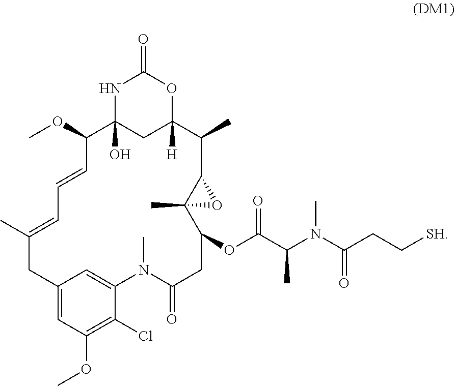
C12=CC(OC)=C(Cl)C(=C1)N(C)C(=O)CC(OC(C(N(C(CC[SH])=O)C)C)=O)C1(C)C(C(C)C3([H])CC(O)(C(OC)C=CC=C(C)C2)NC(=O)O3)O1
